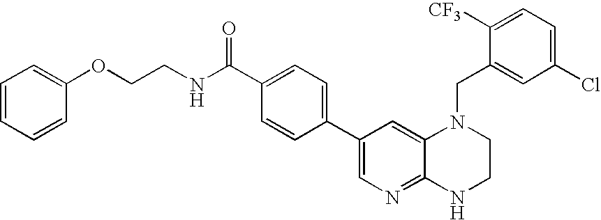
C1(C2=CC=C(C(=O)NCCOC3=CC=CC=C3)C=C2)=CN=C2C(=C1)N(CC1=CC(Cl)=CC=C1[CF3])CCN2
